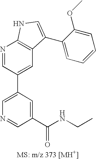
C1=C(C2=CC3=C(N=C2)NC=C3C2=CC=CC=C2OC)C=C(C(NCC)=O)C=N1
